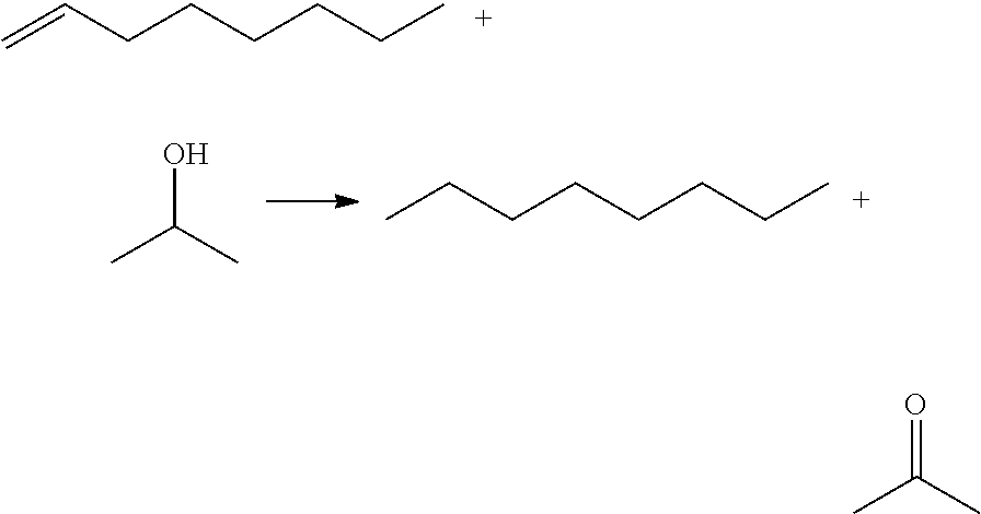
C=CCCCCCC.OC(C)C.CCCCCCCC.O=C(C)C
